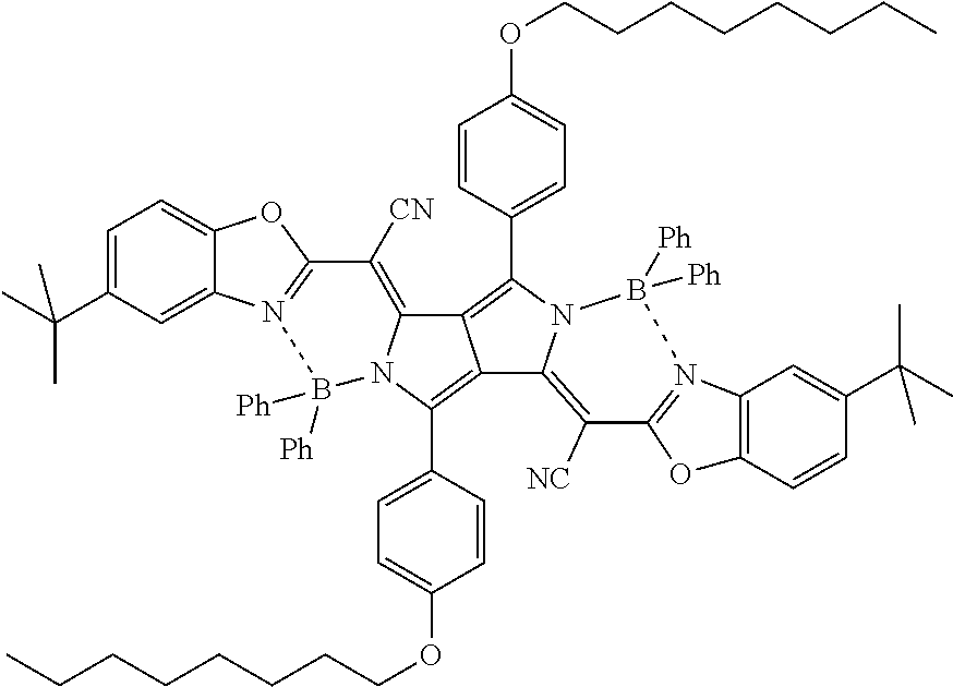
C1=C(C(C)(C)C)C=C2C(=C1)OC1=N2B([Ph])([Ph])N2C(=C1[CN])C1=C(C3=CC=C(OCCCCCCCC)C=C3)N3C(=C([NC])C4=N(B3([Ph])[Ph])C3=C(O4)C=CC(C(C)(C)C)=C3)C1=C2C1=CC=C(OCCCCCCCC)C=C1
